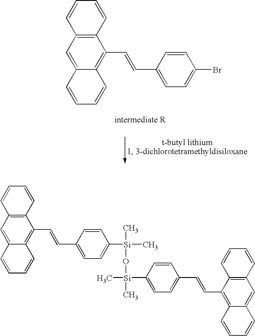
C1=C2C(=C(C=CC3=CC=C(Br)C=C3)C3=C1C=CC=C3)C=CC=C2.C[Si](O[Si](C)(C)C1=CC=C(C=CC2=C3C(=CC4=C2C=CC=C4)C=CC=C3)C=C1)(C)C1=CC=C(C=CC2=C3C(=CC4=C2C=CC=C4)C=CC=C3)C=C1
